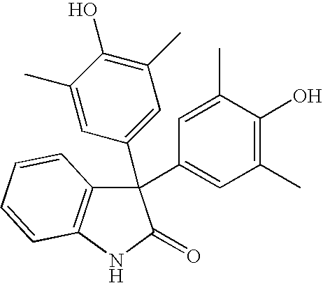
C1=C(C)C(O)=C(C)C=C1C1(C2=CC(C)=C(O)C(C)=C2)C2=C(NC1=O)C=CC=C2
